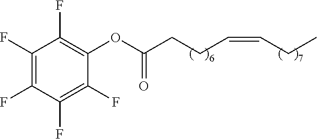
C1(F)=C(F)C(F)=C(F)C(OC(CCC=CCC)=O)=C1F
